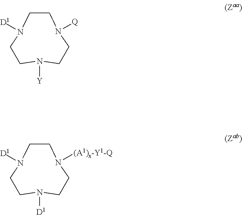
C1CN([D1])CCN([Y])CCN1[Q].C1CN([D1])CCN([D1])CCN1[(A1)x-Y1-Q]
